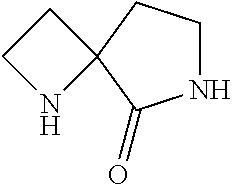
N1CCC2(C1=O)CCN2
